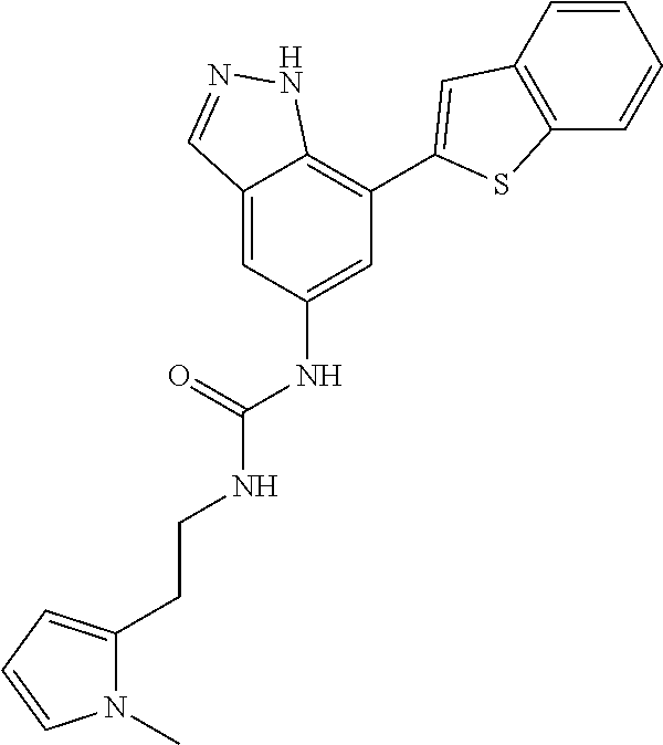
C12=CC(NC(NCCC3=CC=CN3C)=O)=CC(C3=CC4=C(S3)C=CC=C4)=C1NN=C2
